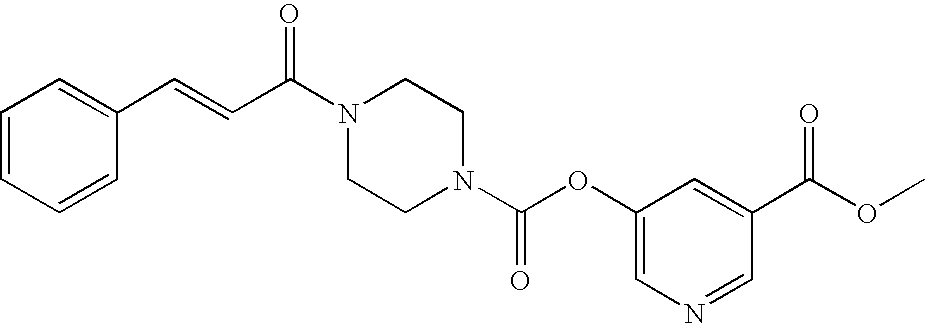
C1=CC=CC(C=CC(N2CCN(C(OC3=CN=CC(C(OC)=O)=C3)=O)CC2)=O)=C1
